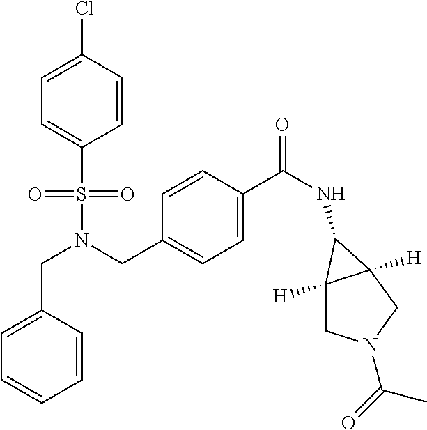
C1(CN(CC2=CC=C(C(NC3C4([H])CN(C(C)=O)CC43[H])=O)C=C2)S(C2=CC=C(Cl)C=C2)(=O)=O)=CC=CC=C1
